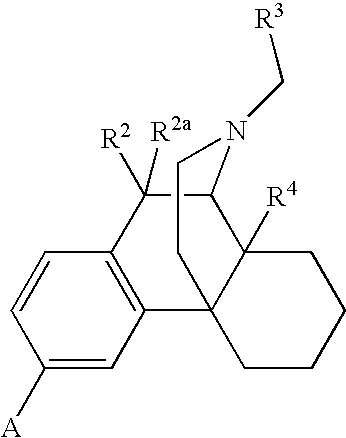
C1=C([A])C=CC2=C1C13C([R4])(C(C2([R2a])[R2])N(C[R3])CC1)CCCC3
